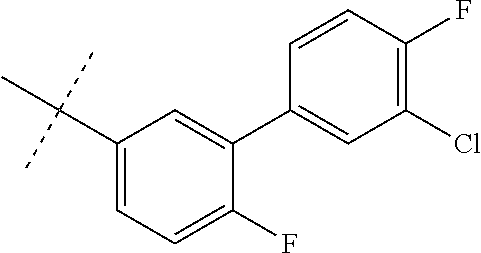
C1(C(C)(C)C)=CC=C(F)C(C2=CC(Cl)=C(F)C=C2)=C1
